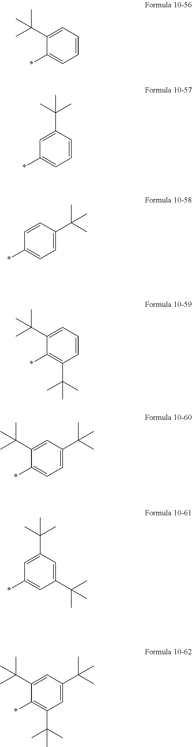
*C1=CC=CC=C1C(C)(C)C.*C1=CC=CC(C(C)(C)C)=C1.*C1=CC=C(C(C)(C)C)C=C1.*C1=C(C(C)(C)C)C=CC=C1C(C)(C)C.*C1=CC=C(C(C)(C)C)C=C1C(C)(C)C.*C1=CC(C(C)(C)C)=CC(C(C)(C)C)=C1.*C1=C(C(C)(C)C)C=C(C(C)(C)C)C=C1C(C)(C)C
